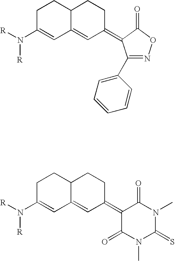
N(C1=CC2=CC(=C3C(C4=CC=CC=C4)=NOC3=O)CCC2CC1)([R])[R].N(C1=CC2=CC(=C3C(=O)N(C)C(=S)N(C)C3=O)CCC2CC1)([R])[R]
